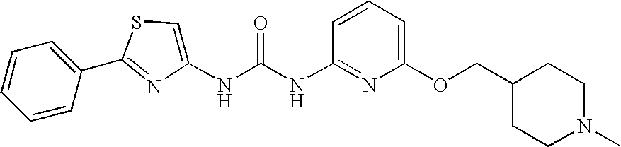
C1=CC(C2=NC(NC(NC3=NC(OCC4CCN(C)CC4)=CC=C3)=O)=CS2)=CC=C1
